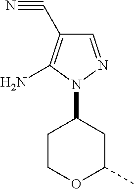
C1(N2N=CC(C#N)=C2N)CCOC(C)C1
